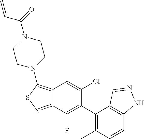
C1(C2=C(F)C3=NSC(N4CCN(C(=O)C=C)CC4)=C3C=C2Cl)=C(C)C=CC2=C1C=NN2
